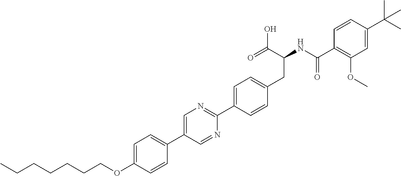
C(OC1=CC=C(C2=CN=C(C3=CC=C(CC(NC(C4=C(OC)C=C(C(C)(C)C)C=C4)=O)C(O)=O)C=C3)N=C2)C=C1)CCCCCC
